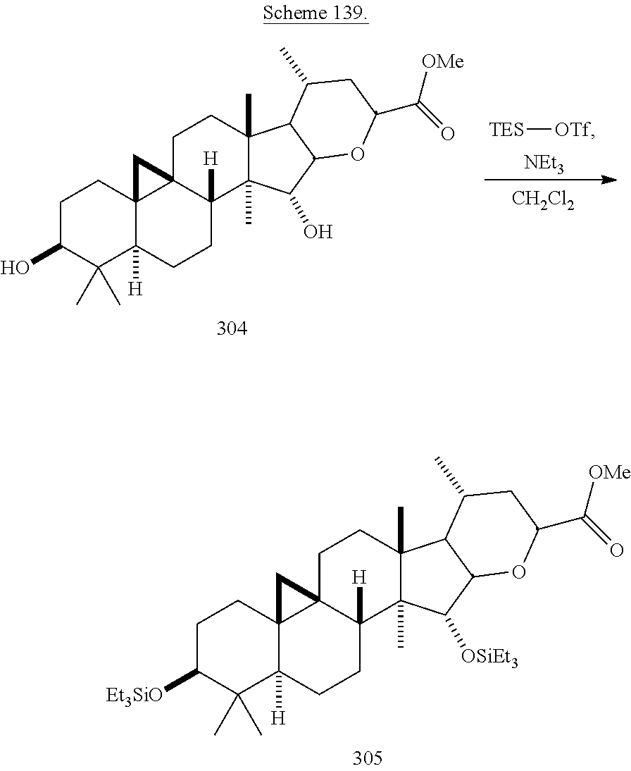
[CH2Cl2].[TES][OTf].[NEt3].C1CC23C([H])(C(C)(C)C1O)CCC1([H])C2(CCC2(C)C1(C)C(O)C1C2C(C)CC(C(=O)[OMe])O1)C3.C1CC23C([H])(C(C)(C)C1[Et3SiO])CCC1([H])C2(CCC2(C)C1(C)C([OSiEt3])C1C2C(C)CC(C(=O)[OMe])O1)C3
